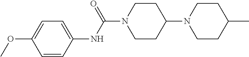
C1(OC)=CC=C(NC(=O)N2CCC(N3CCC(C)CC3)CC2)C=C1
